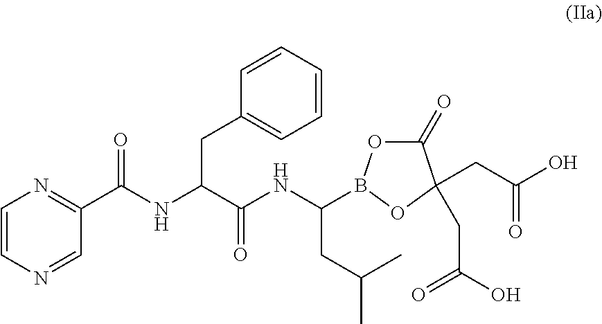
C1=CN=CC(C(NC(C(NC(CC(C)C)B2OC(=O)C(CC(O)=O)(CC(O)=O)O2)=O)CC2=CC=CC=C2)=O)=N1
